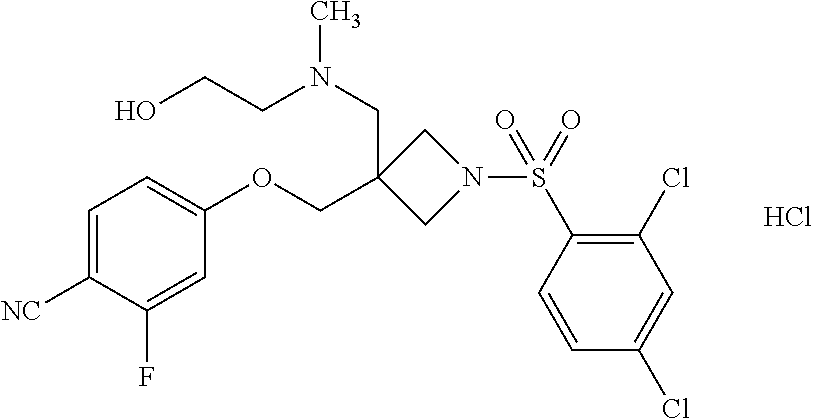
Cl.C1=C([NC])C(F)=CC(OCC2(CN(CCO)C)CN(S(C3=C(Cl)C=C(Cl)C=C3)(=O)=O)C2)=C1
